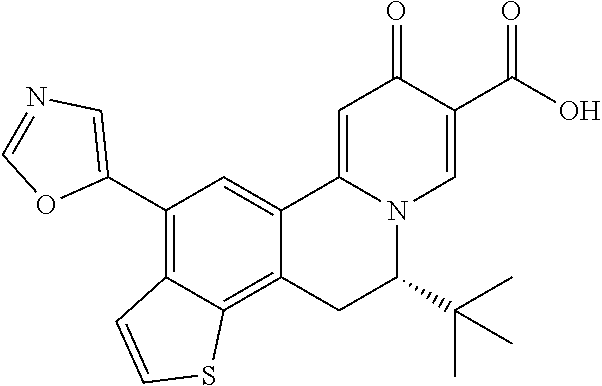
C12=CC(C3=CN=CO3)=C3C(=C1CC(C(C)(C)C)N1C2=CC(=O)C(C(O)=O)=C1)SC=C3
